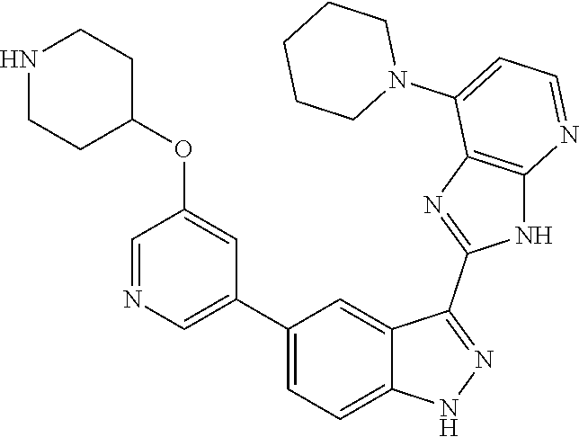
C1(C2=CC=C3C(=C2)C(C2=NC4=C(N2)N=CC=C4N2CCCCC2)=NN3)=CN=CC(OC2CCNCC2)=C1
